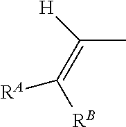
C(C)(=C([RB])[RA])[H]
